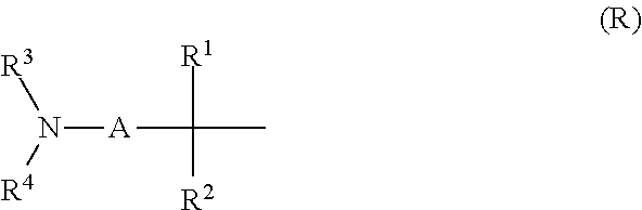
N([A]C(C)([R1])[R2])([R3])[R4]
